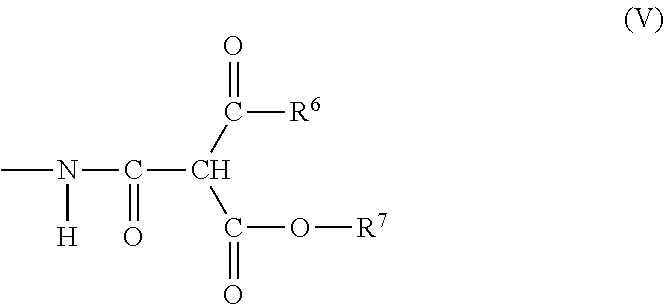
N(C)(C(C(C([R6])=O)C(O[R7])=O)=O)[H]
